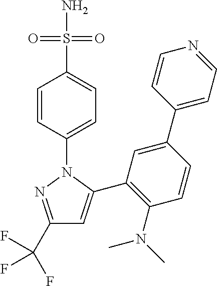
C1(C(F)(F)F)=NN(C2=CC=C(S(N)(=O)=O)C=C2)C(C2=C(N(C)C)C=CC(C3=CC=NC=C3)=C2)=C1
